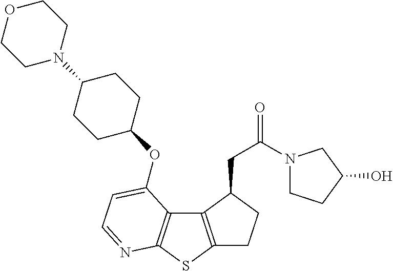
C1C2=C(C(CC(=O)N3CCC(O)C3)C1)C1=C(S2)N=CC=C1OC1CCC(N2CCOCC2)CC1
